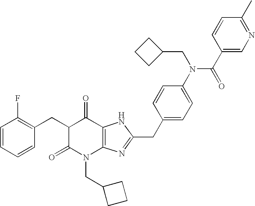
C1=CC=CC(CC2C(=O)N(CC3CCC3)C3=C(C2=O)NC(CC2=CC=C(N(CC4CCC4)C(C4=CN=C(C)C=C4)=O)C=C2)=N3)=C1F
